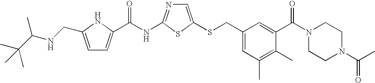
C1=C(SCC2=CC(C)=C(C)C(C(N3CCN(C(=O)C)CC3)=O)=C2)SC(NC(=O)C2=CC=C(CNC(C)C(C)(C)C)N2)=N1
